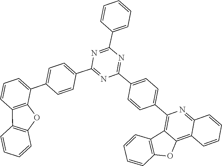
C12=C3OC4=C(C3=C(C3=CC=C(C5=NC(C6=CC=CC=C6)=NC(C6=CC=C(C7=CC=CC8=C7OC7=C8C=CC=C7)C=C6)=N5)C=C3)N=C1C=CC=C2)C=CC=C4
